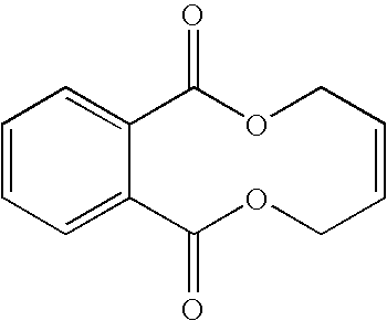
C1=CC=C2C(=C1)C(=O)OCC=CCOC2=O
